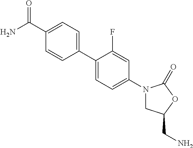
C1(C(N)=O)=CC=C(C2=CC=C(N3CC(CN)OC3=O)C=C2F)C=C1
